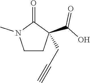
C1CC(C(=O)O)(CC#C)C(=O)N1C
